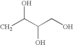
CC(C(CO)O)O
